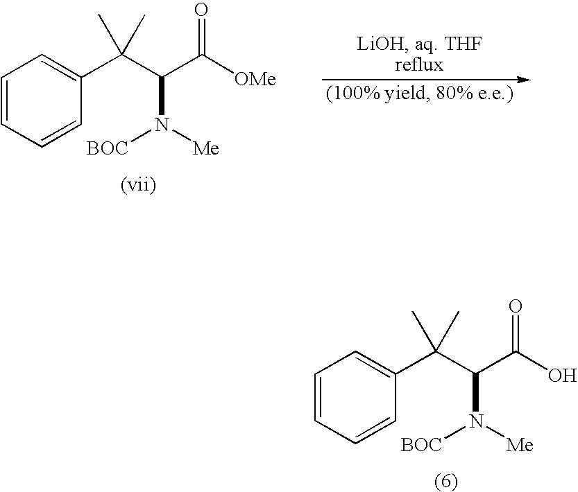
C1=CC=CC(C(C(C(O)=O)N([BOC])[Me])(C)C)=C1.C1=CC=CC(C(C(C([OMe])=O)N([BOC])[Me])(C)C)=C1
